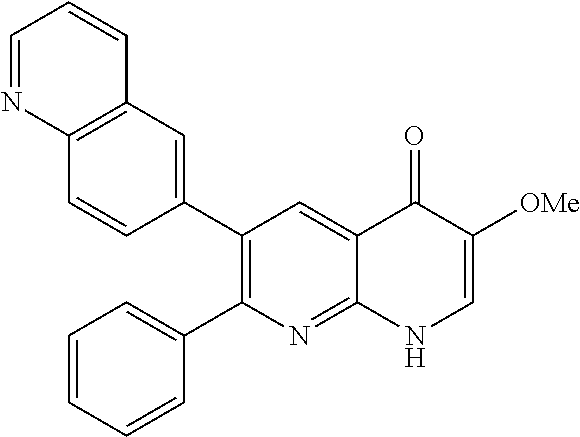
C12=C(C=C(C3=C(C4=CC=CC=C4)N=C4C(=C3)C(=O)C([OMe])=CN4)C=C1)C=CC=N2
